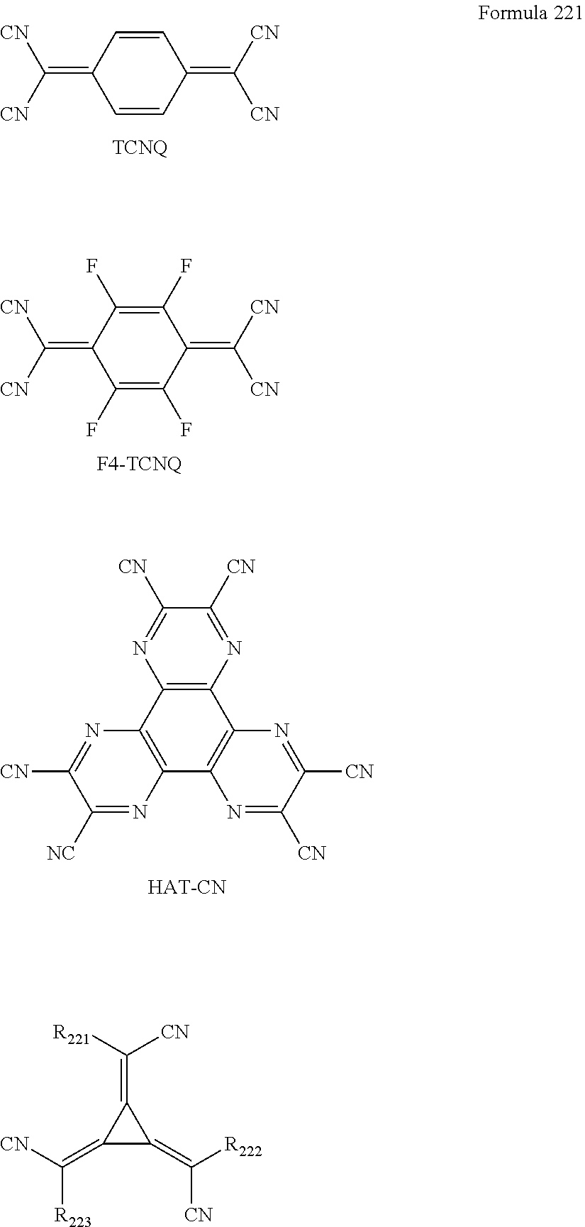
C1=CC(=C([CN])[CN])C=CC1=C([CN])[CN].C1(F)=C(F)C(=C([CN])[CN])C(F)=C(F)C1=C([CN])[CN].C1([CN])=NC2=C(N=C1[NC])C1=C(C3=C2N=C([CN])C([CN])=N3)N=C([CN])C([CN])=N1.C1(=C([CN])[R223])C(=C([R222])[CN])C1=C([R221])[CN]
